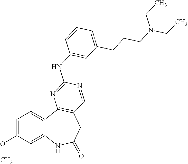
C1=C(OC)C=C2C(=C1)C1=C(CC(=O)N2)C=NC(NC2=CC(CCCN(CC)CC)=CC=C2)=N1
